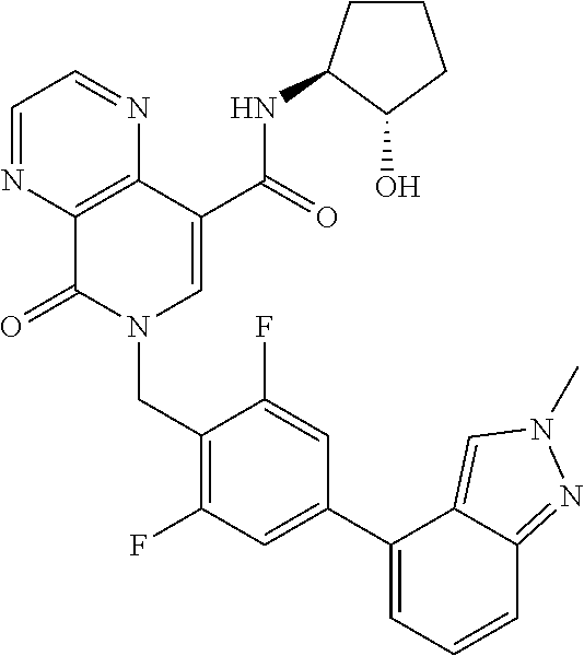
C1=NC2=C(N=C1)C(C(=O)NC1CCCC1O)=CN(CC1=C(F)C=C(C3=CC=CC4=NN(C)C=C34)C=C1F)C2=O
